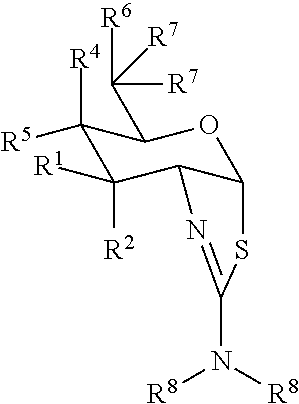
C1([R4])([R5])C([R2])([R1])C2C(OC1C([R6])([R7])[R7])SC(N([R8])[R8])=N2
